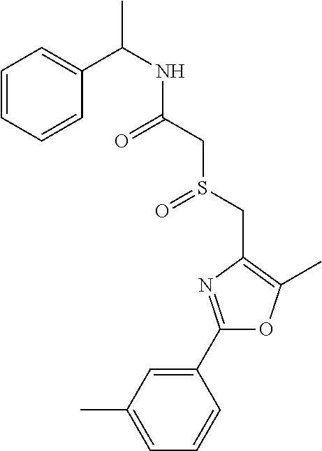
C1=C(C)C=C(C2=NC(CS(=O)CC(=O)NC(C3=CC=CC=C3)C)=C(C)O2)C=C1
